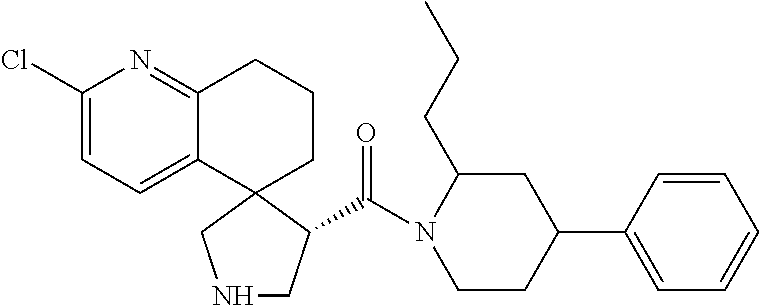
N1(C(=O)C2CNCC23CCCC2=NC(Cl)=CC=C32)CCC(C2=CC=CC=C2)CC1CCC
